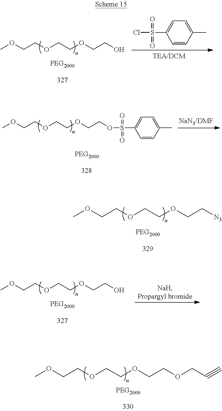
COCCOCCOCCOS(C1=CC=C(C)C=C1)(=O)=O.COCCOCCOCC[N3].COCCOCCOCCO.C1=CC(C)=CC=C1S(=O)(=O)Cl.COCCOCCOCCO.COCCOCCOCCOCC#C
